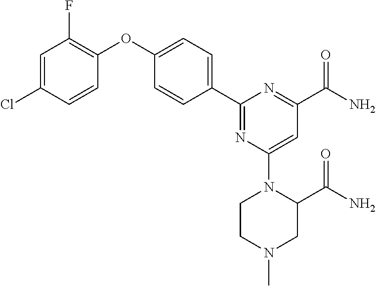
C1=C(Cl)C=CC(OC2=CC=C(C3=NC(N4CCN(C)CC4C(N)=O)=CC(C(N)=O)=N3)C=C2)=C1F
